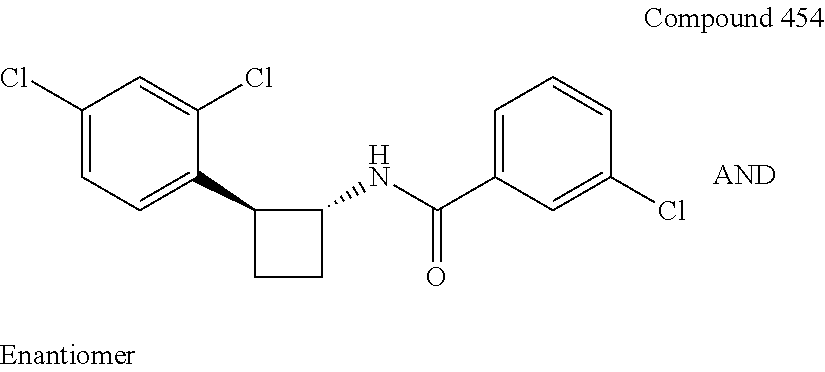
C1(Cl)=CC=C(C2CCC2NC(=O)C2=CC=CC(Cl)=C2)C(Cl)=C1
